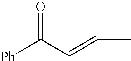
[Ph]C(C=CC)=O
